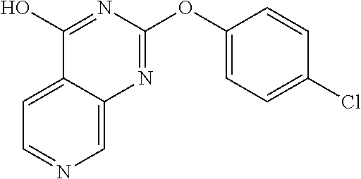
C1=C2C(=CN=C1)N=C(OC1=CC=C(Cl)C=C1)N=C2O
